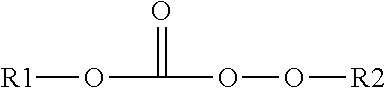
O(C(=O)OO[R2])[R1]
